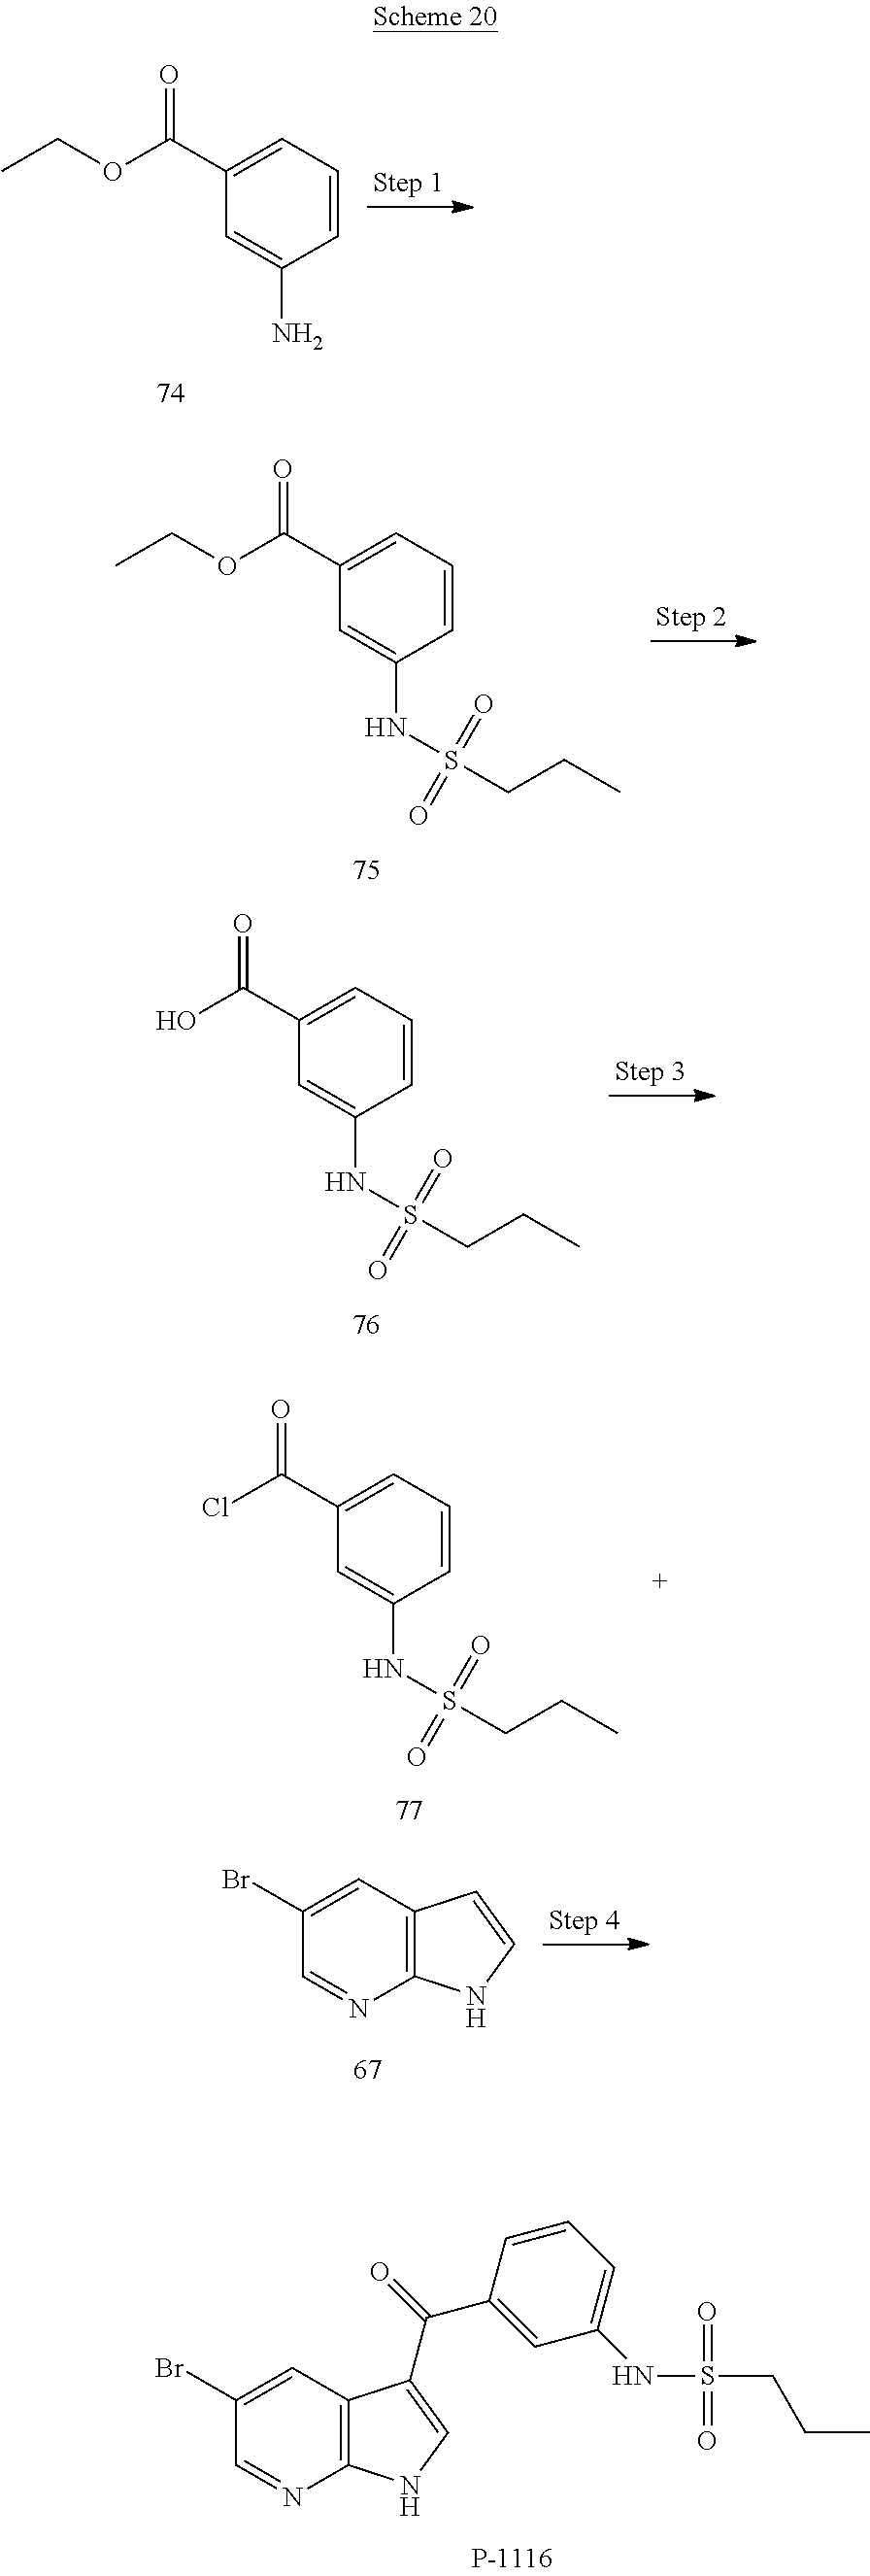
C1=C(C(OCC)=O)C=C(N)C=C1.C1=C(C(OCC)=O)C=C(NS(CCC)(=O)=O)C=C1.C1=C(C(O)=O)C=C(NS(=O)(=O)CCC)C=C1.C1=C(C(Cl)=O)C=C(NS(=O)(=O)CCC)C=C1.C1=C(Br)C=NC2=C1C=CN2.C1=C(Br)C=NC2=C1C(C(=O)C1=CC(NS(CCC)(=O)=O)=CC=C1)=CN2
